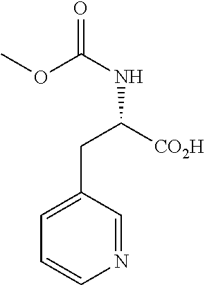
N1=CC(CC([CO2H])NC(OC)=O)=CC=C1
